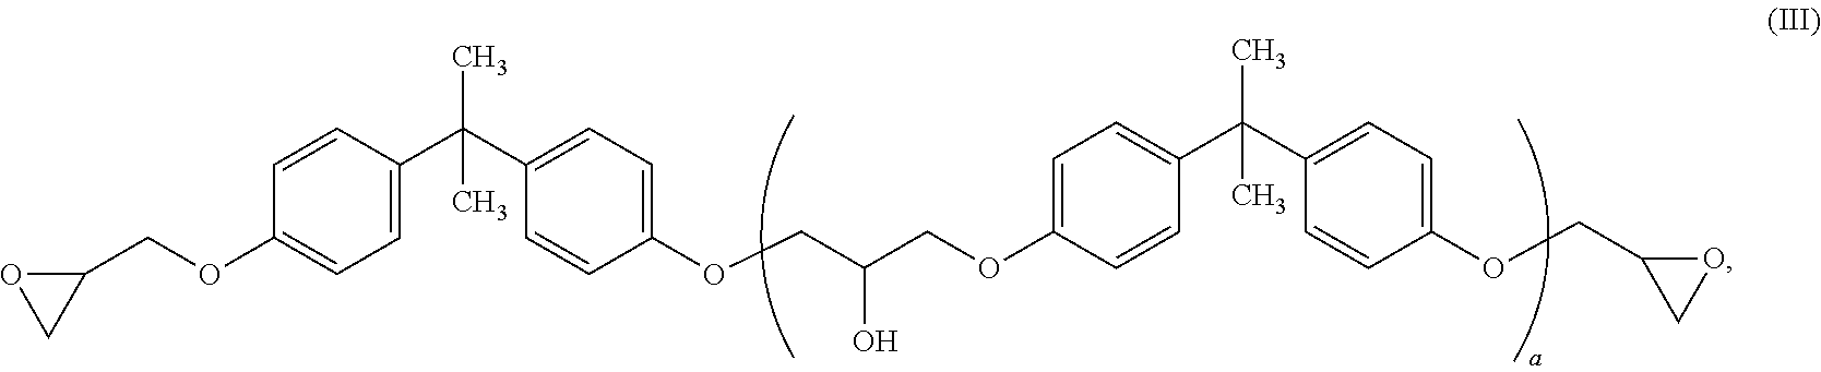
C1(COC2=CC=C(C(C3=CC=C(OCC(COC4=CC=C(C(C5=CC=C(OCC6OC6)C=C5)(C)C)C=C4)O)C=C3)(C)C)C=C2)OC1
